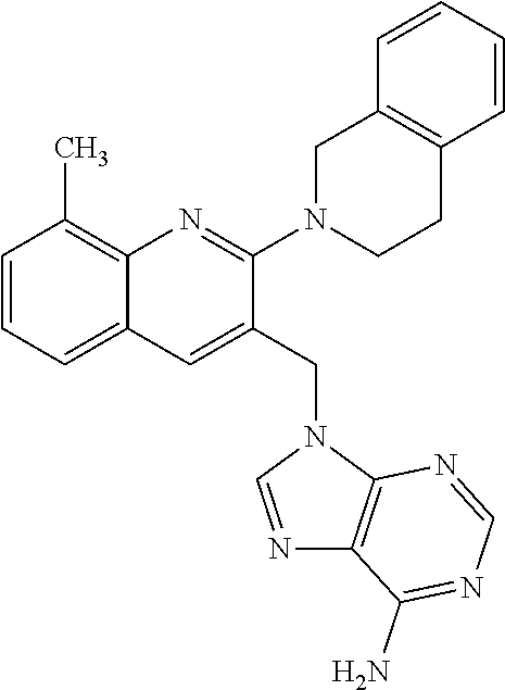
C1=CC=C2C(=C1C)N=C(N1CCC3=C(C1)C=CC=C3)C(CN1C=NC3=C1N=CN=C3N)=C2
